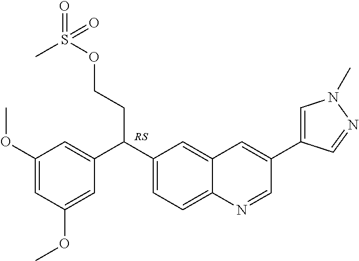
C1(C(C2=CC=C3C(=C2)C=C(C2=CN(C)N=C2)C=N3)CCOS(C)(=O)=O)=CC(OC)=CC(OC)=C1
